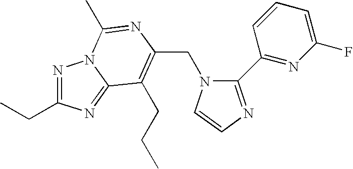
C(N1C(C2=NC(F)=CC=C2)=NC=C1)C1=C(CCC)C2=NC(CC)=NN2C(C)=N1
